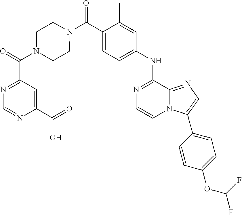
N1=C(NC2=CC=C(C(N3CCN(C(=O)C4=NC=NC(C(=O)O)=C4)CC3)=O)C(C)=C2)C2=NC=C(C3=CC=C(OC(F)F)C=C3)N2C=C1
